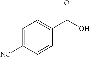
C1=C([NC])C=CC(C(O)=O)=C1
